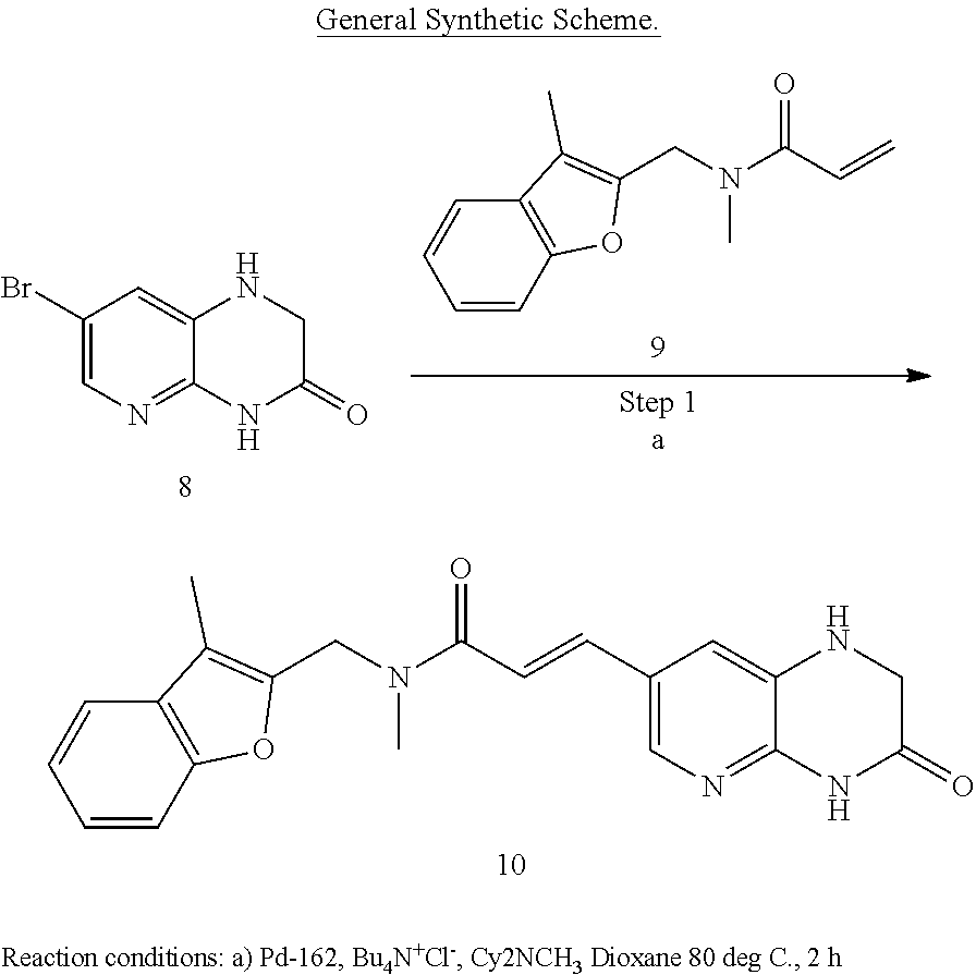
C1=C2NCC(=O)NC2=NC=C1Br.N(C)(CC1=C(C)C2=C(C=CC=C2)O1)C(C=C)=O.N(C)(C(C=CC1=CN=C2C(=C1)NCC(=O)N2)=O)CC1=C(C)C2=C(C=CC=C2)O1
